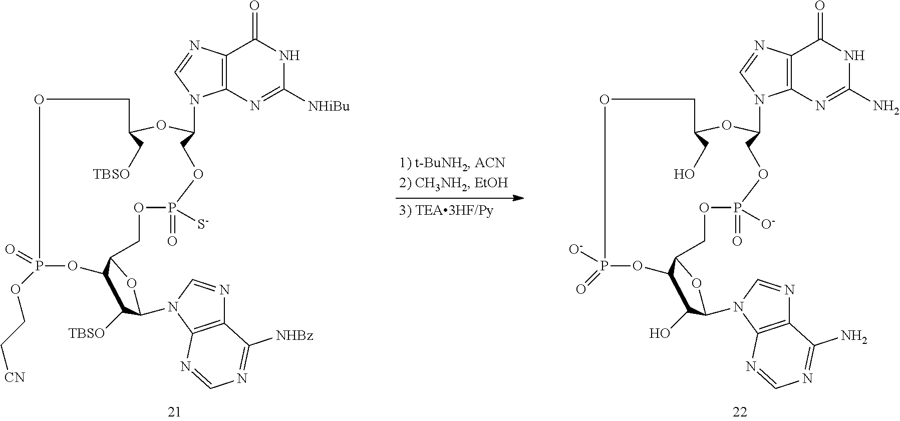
C1C(N2C3=C(N=C2)C(=O)NC([NHiBu])=N3)OC(C[TBSO])COP(OCC[CN])(=O)OC2C([TBSO])C(N3C=NC4=C3N=CN=C4[NHBz])OC2COP(=O)([S-])O1.C1C(N2C3=C(N=C2)C(=O)NC(N)=N3)OC(CO)COP(=O)([O-])OC2C(O)C(N3C=NC4=C3N=CN=C4N)OC2COP(=O)([O-])O1
